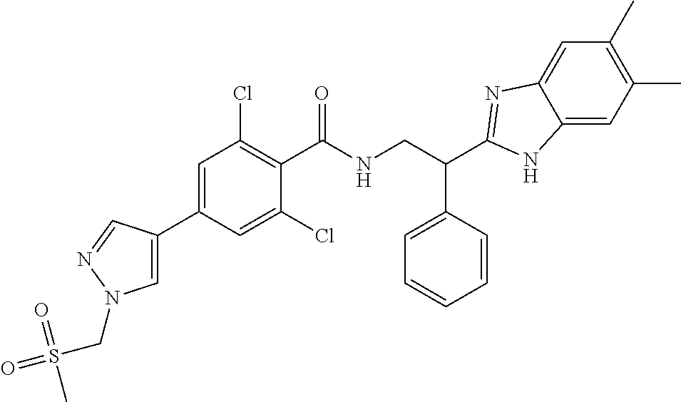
C1=C(C2=CN(CS(=O)(=O)C)N=C2)C=C(Cl)C(C(=O)NCC(C2=CC=CC=C2)C2=NC3=CC(C)=C(C)C=C3N2)=C1Cl
